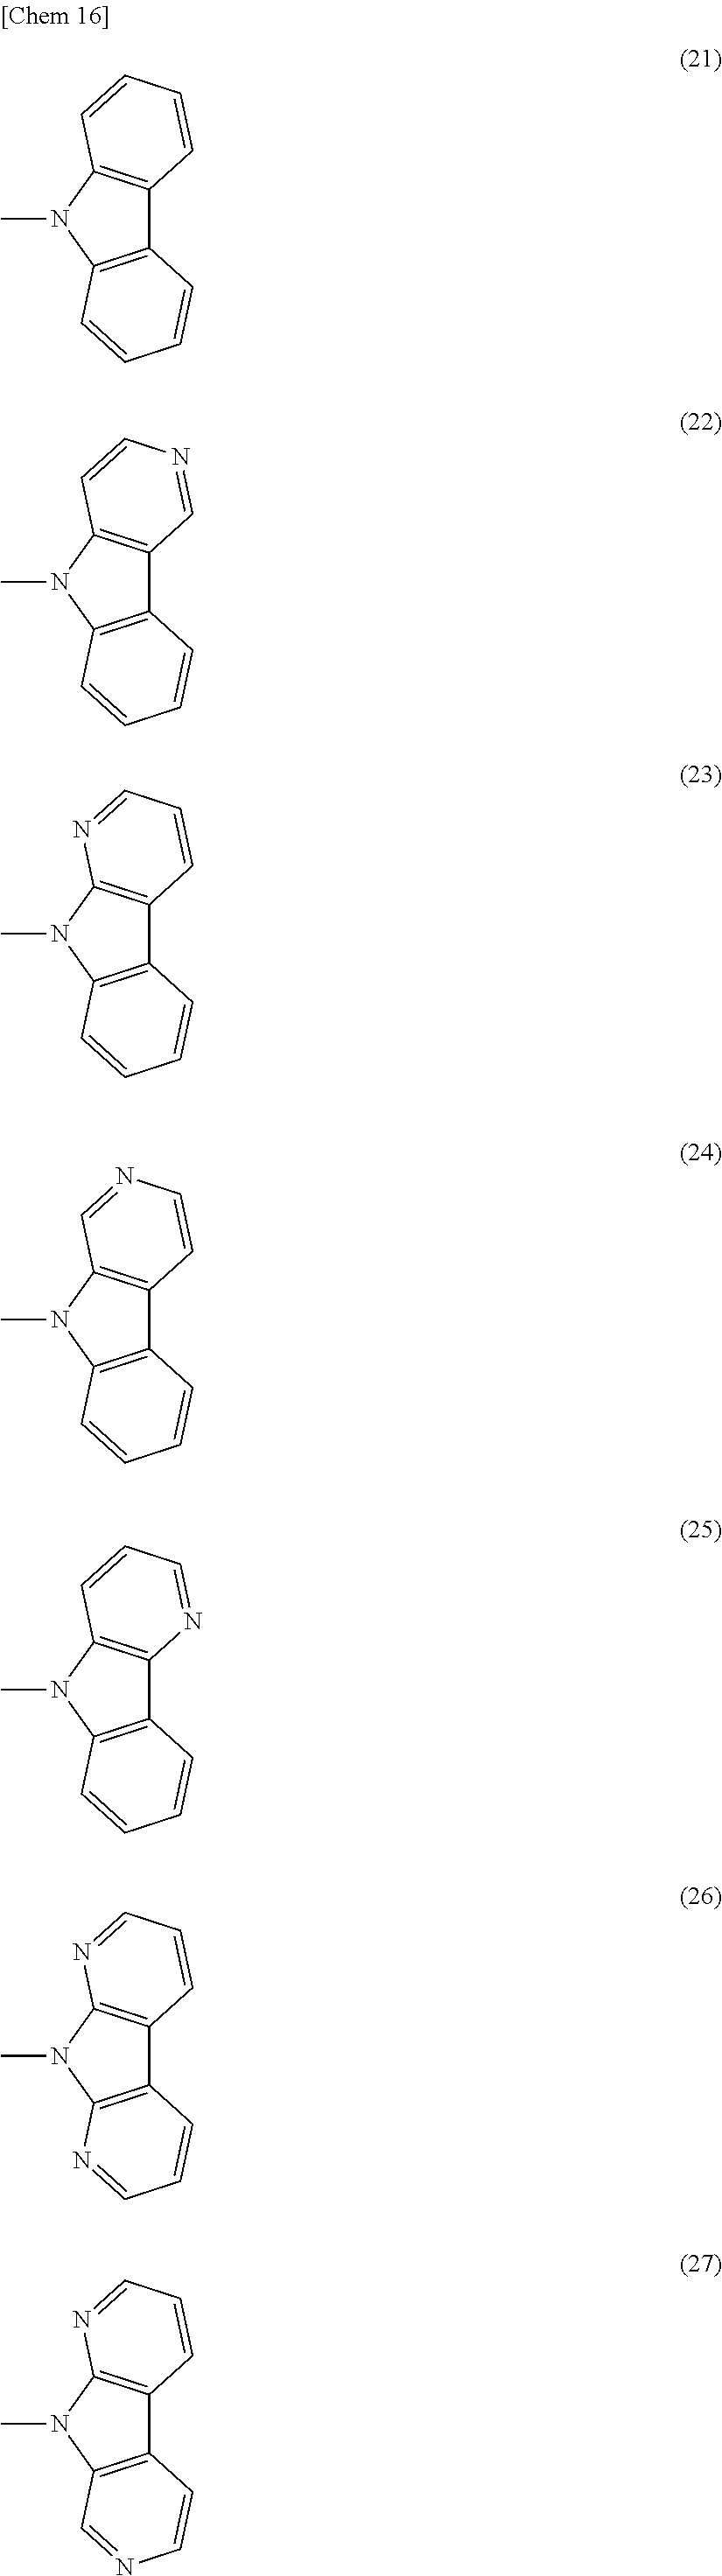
CN1C2=C(C3=C1C=CC=C3)C=CC=C2.CN1C2=C(C3=C1C=CN=C3)C=CC=C2.CN1C2=C(C3=C1N=CC=C3)C=CC=C2.CN1C2=C(C3=C1C=NC=C3)C=CC=C2.CN1C2=C(C3=C1C=CC=N3)C=CC=C2.CN1C2=C(C3=C1N=CC=C3)C=CC=N2.CN1C2=C(C3=C1N=CC=C3)C=CN=C2
